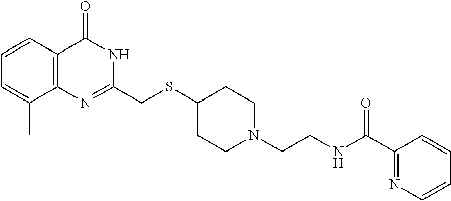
C1(CSC2CCN(CCNC(C3=NC=CC=C3)=O)CC2)=NC2=C(C=CC=C2C)C(=O)N1
